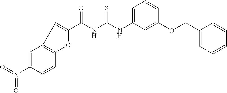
C(NC(NC1=CC=CC(OCC2=CC=CC=C2)=C1)=S)(=O)C1=CC2=C(O1)C=CC(N(=O)=O)=C2
